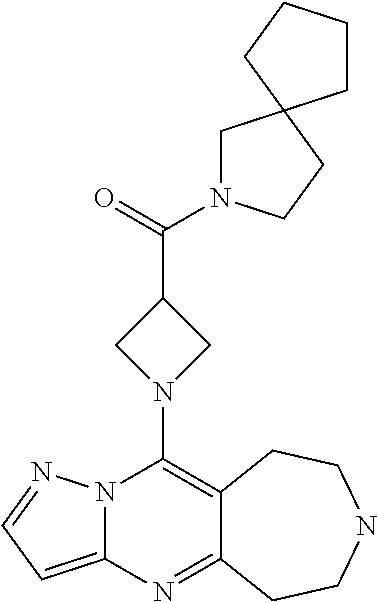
N12C(=CC=N1)N=C1C(=C2N2CC(C(=O)N3CC4(CC3)CCCC4)C2)CCNCC1
